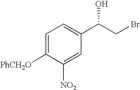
C1=C([PhCH2O])C([NO2])=CC(C(CBr)O)=C1
